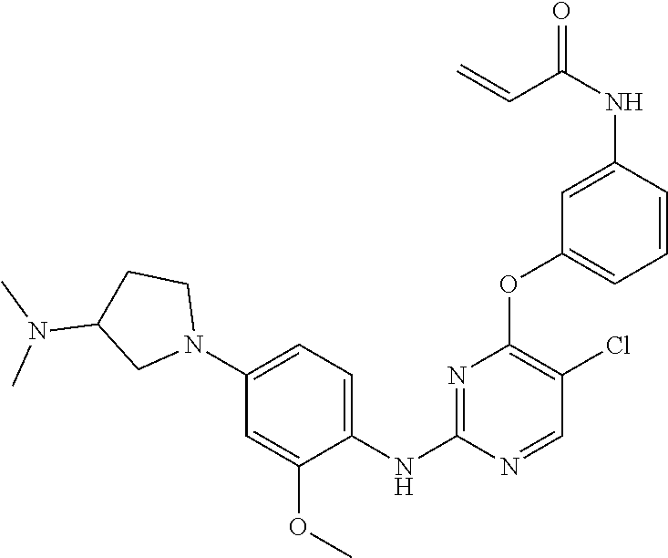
C1(OC2=C(Cl)C=NC(NC3=CC=C(N4CCC(N(C)C)C4)C=C3OC)=N2)=CC=CC(NC(=O)C=C)=C1
